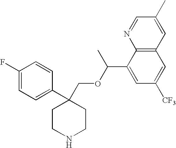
C1(F)=CC=C(C2(COC(C3=CC([CF3])=CC4=C3N=CC(C)=C4)C)CCNCC2)C=C1
